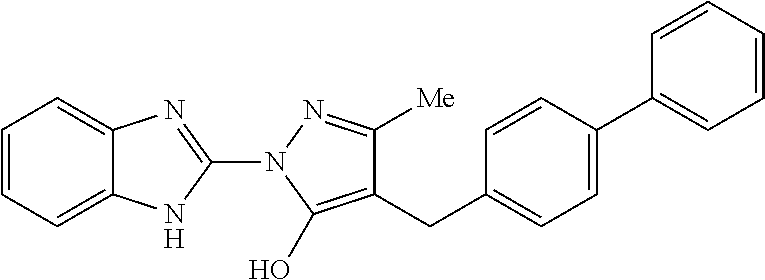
C1=CC=C2C(=C1)N=C(N1C(O)=C(CC3=CC=C(C4=CC=CC=C4)C=C3)C([Me])=N1)N2
